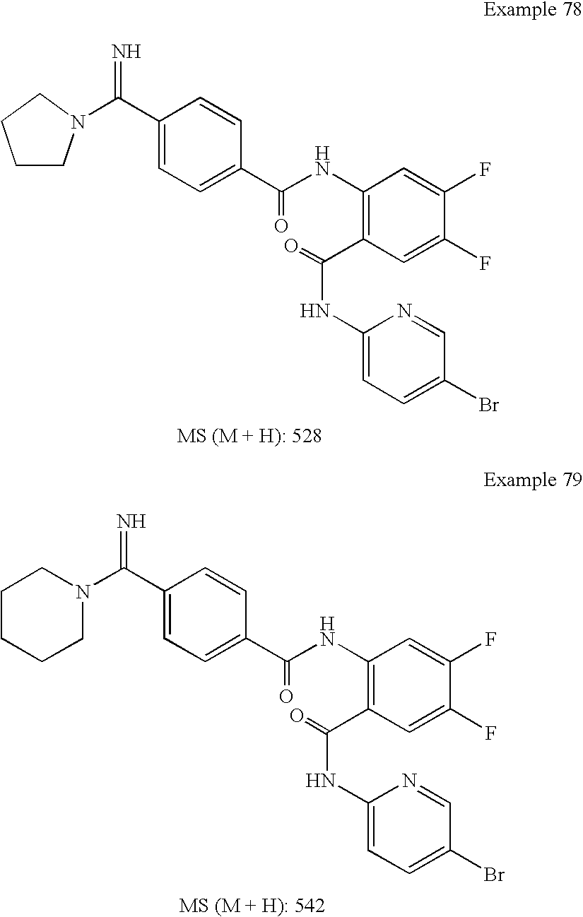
C(C1=CC=C(C(NC2=C(C(NC3=CC=C(Br)C=N3)=O)C=C(F)C(F)=C2)=O)C=C1)(=N)N1CCCC1.C(C1=CC=C(C(NC2=C(C(NC3=CC=C(Br)C=N3)=O)C=C(F)C(F)=C2)=O)C=C1)(=N)N1CCCCC1
